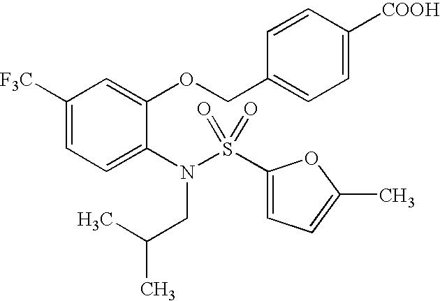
C1([F3C])=CC=C(N(CC(C)C)S(=O)(=O)C2=CC=C(C)O2)C(OCC2=CC=C([COOH])C=C2)=C1
